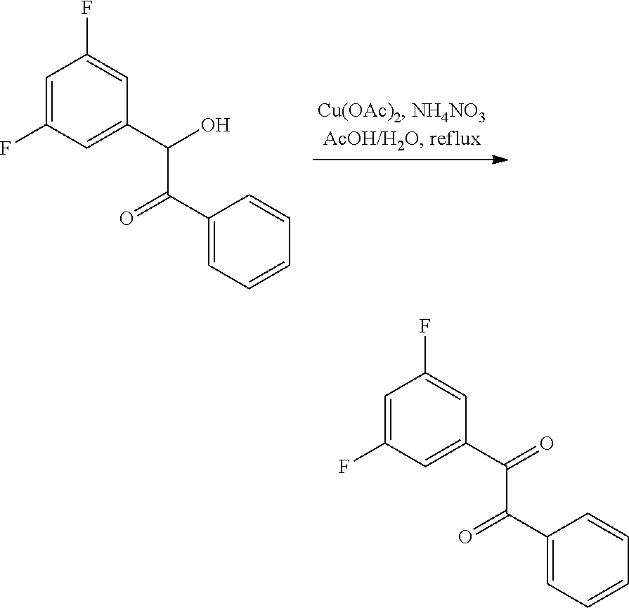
C1=C(F)C=C(C(C(=O)C2=CC=CC=C2)O)C=C1F.C1=C(F)C=C(C(C(=O)C2=CC=CC=C2)=O)C=C1F
